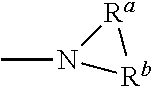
[Rb]1[Ra]N1C
